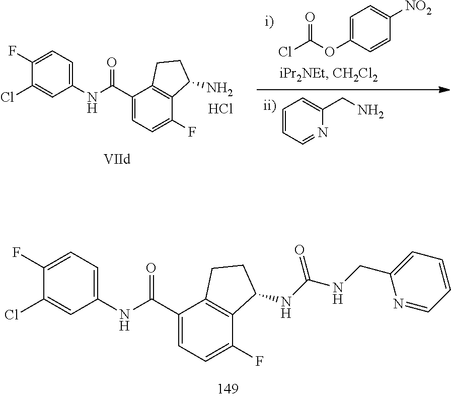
C1=C(OC(Cl)=O)C=CC([NO2])=C1.C1=CC=NC(CN)=C1.C1(Cl)=CC(NC(C2=CC=C(F)C3=C2CCC3N)=O)=CC=C1F.Cl.C1(Cl)=CC(NC(C2=CC=C(F)C3=C2CCC3NC(=O)NCC2=CC=CC=N2)=O)=CC=C1F
